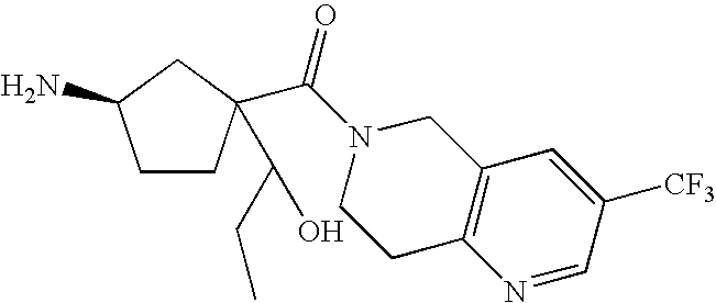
C1CC(C(O)CC)(C(N2CCC3=C(C2)C=C([CF3])C=N3)=O)CC1N
